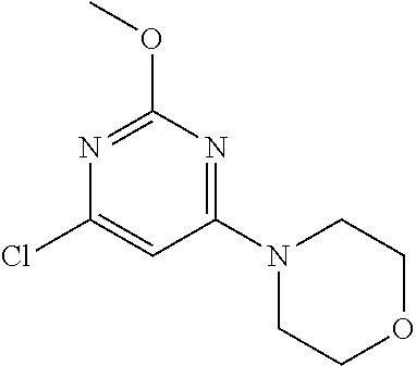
C1(Cl)=CC(N2CCOCC2)=NC(OC)=N1
